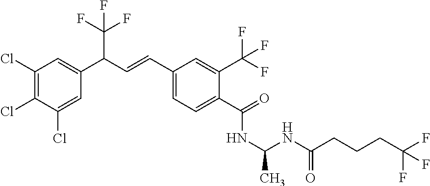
C1(Cl)=C(Cl)C(Cl)=CC(C(C=CC2=CC=C(C(=O)NC(C)NC(=O)CCCC(F)(F)F)C(C(F)(F)F)=C2)C(F)(F)F)=C1
